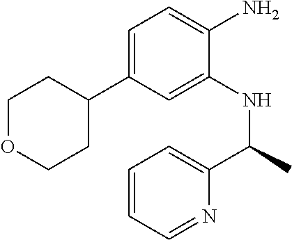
C1=C(C2CCOCC2)C=C(NC(C2=CC=CC=N2)C)C(N)=C1
